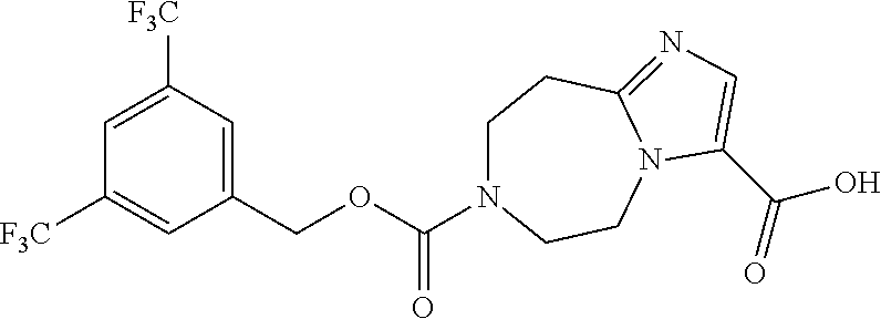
C1N(C(OCC2=CC([F3C])=CC([F3C])=C2)=O)CCN2C(=NC=C2C(=O)O)C1
